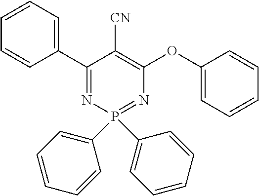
C1(C2=CC=CC=C2)=NP(C2=CC=CC=C2)(C2=CC=CC=C2)=NC(OC2=CC=CC=C2)=C1[CN]
